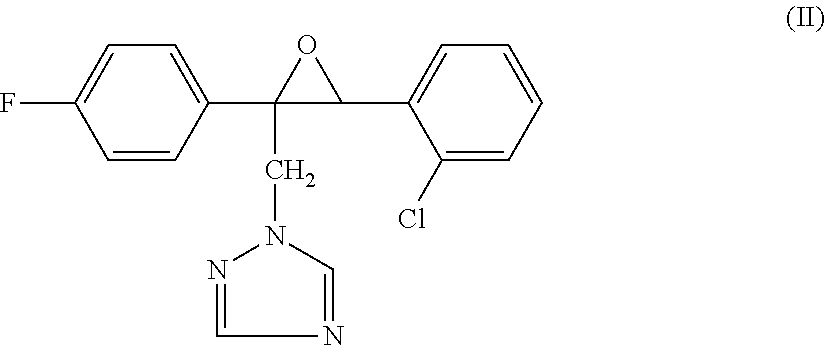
C1=CC(C2(CN3C=NC=N3)C(C3=CC=CC=C3Cl)O2)=CC=C1F
